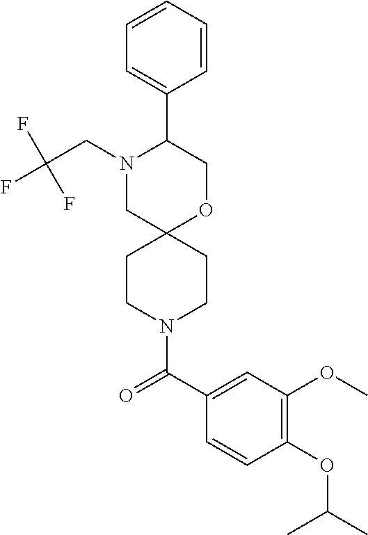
N1(CC(F)(F)F)CC2(OCC1C1=CC=CC=C1)CCN(C(C1=CC(OC)=C(OC(C)C)C=C1)=O)CC2
